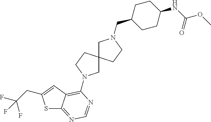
S1C2=NC=NC(N3CC4(CC3)CN(CC3CCC(NC(=O)OC)CC3)CC4)=C2C=C1CC(F)(F)F
